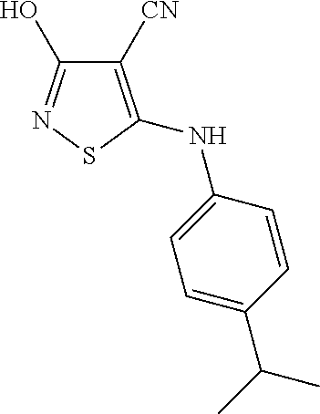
C1([CN])=C(NC2=CC=C(C(C)C)C=C2)SN=C1O
